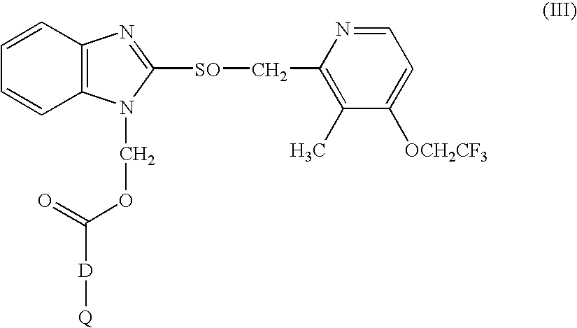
C12=C(N(COC([D][Q])=O)C([SO]CC3=C(C)C([OCH2CF3])=CC=N3)=N1)C=CC=C2
